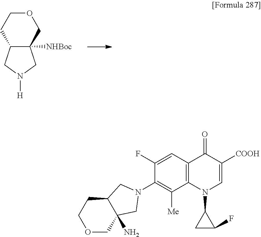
O1CCC2C([NHBoc])(C1)CN([H])C2.C1=C(F)C(N2CC3(N)C(CCOC3)C2)=C([Me])C2=C1C(=O)C([COOH])=CN2C1CC1F
